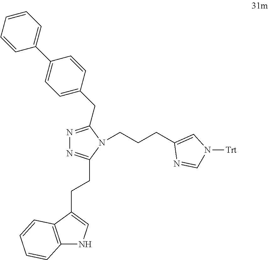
N1=C(CC2=CC=C(C3=CC=CC=C3)C=C2)N(CCCC2=CN([Trt])C=N2)C(CCC2=CNC3=C2C=CC=C3)=N1
